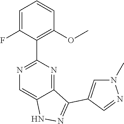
N1=C(C2=C(OC)C=CC=C2F)N=C2C(=C1)NN=C2C1=CN(C)N=C1
